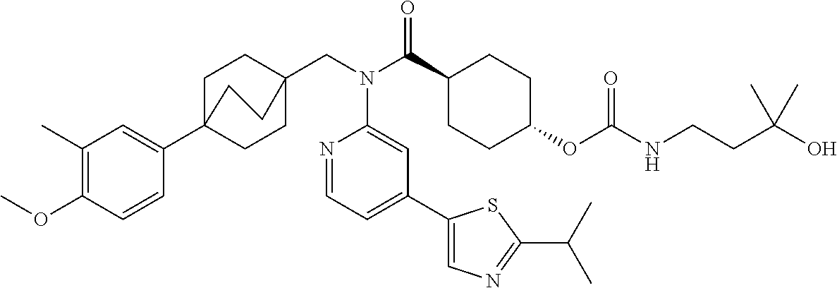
C1(C)=C(OC)C=CC(C23CCC(CN(C(C4CCC(OC(NCCC(O)(C)C)=O)CC4)=O)C4=CC(C5=CN=C(C(C)C)S5)=CC=N4)(CC2)CC3)=C1
